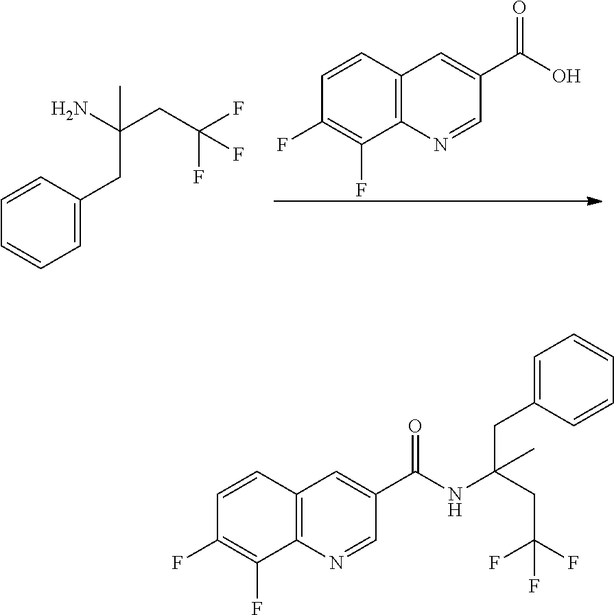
C1=CC2=C(C(F)=C1F)N=CC(C(O)=O)=C2.C1=CC(CC(C)(N)CC(F)(F)F)=CC=C1.C1=CC2=C(C(F)=C1F)N=CC(C(NC(CC1=CC=CC=C1)(C)CC(F)(F)F)=O)=C2
